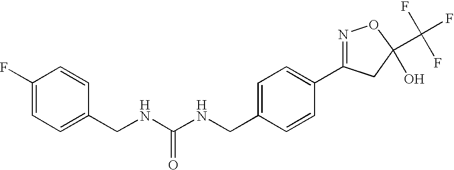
C(NC(NCC1=CC=C(C2=NOC(C(F)(F)F)(O)C2)C=C1)=O)C1=CC=C(F)C=C1
